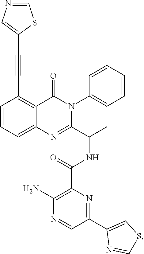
C1(C#CC2=CN=CS2)=C2C(=CC=C1)N=C(C(C)NC(C1=C(N)N=CC(C3=CSC=N3)=N1)=O)N(C1=CC=CC=C1)C2=O
